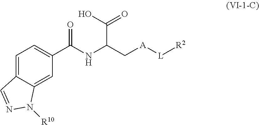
C1=C2C(=CC(C(NC(C[A][L][R2])C(O)=O)=O)=C1)N([R10])N=C2
